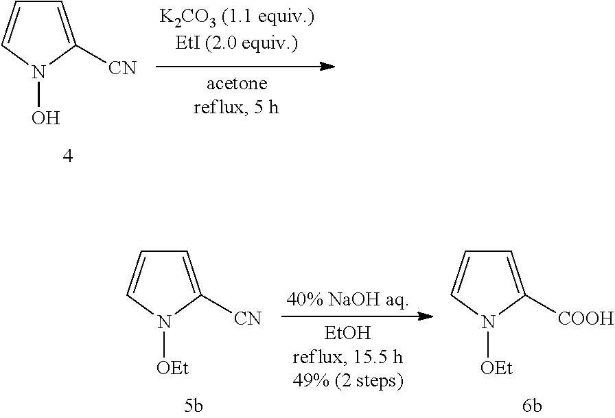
C1=C([CN])N(O)C=C1.C1=C([COOH])N([OEt])C=C1.C1=C([CN])N([OEt])C=C1
